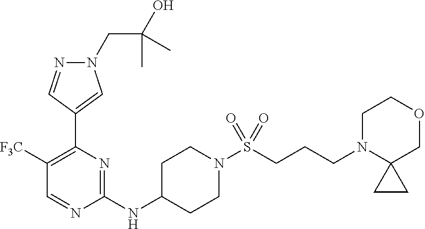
N1(CC(O)(C)C)N=CC(C2=C([F3C])C=NC(NC3CCN(S(=O)(=O)CCCN4CCOCC45CC5)CC3)=N2)=C1
